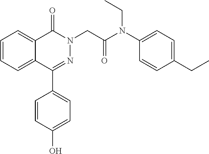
C1=CC=C2C(=C1)C(=O)N(CC(N(C1=CC=C(CC)C=C1)CC)=O)N=C2C1=CC=C(O)C=C1
